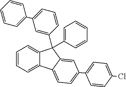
C1=CC=C2C(=C1)C(C1=CC=CC=C1)(C1=CC(C3=CC=CC=C3)=CC=C1)C1=CC(C3=CC=C(Cl)C=C3)=CC=C21
